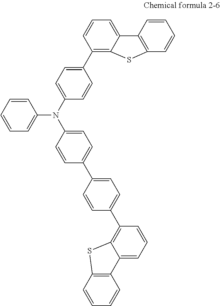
C1=CC=CC=C1N(C1=CC=C(C2=C3C(=CC=C2)C2=C(C=CC=C2)S3)C=C1)C1=CC=C(C2=CC=C(C3=C4C(=CC=C3)C3=C(C=CC=C3)S4)C=C2)C=C1
